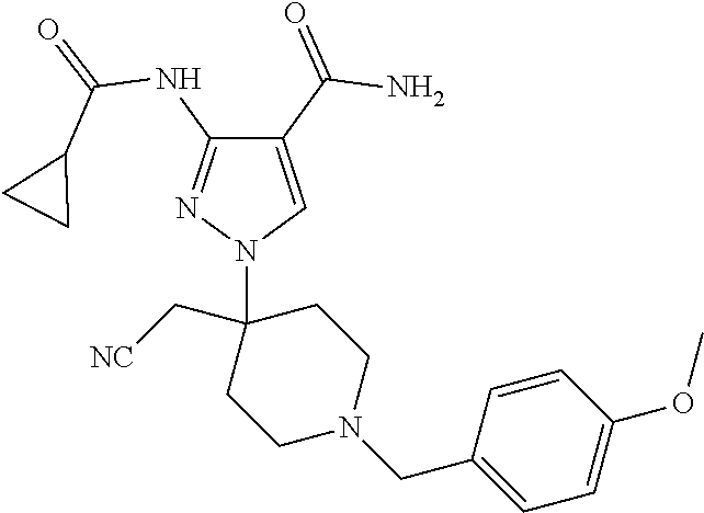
C1(C(=O)N)=CN(C2(C[NC])CCN(CC3=CC=C(OC)C=C3)CC2)N=C1NC(=O)C1CC1
